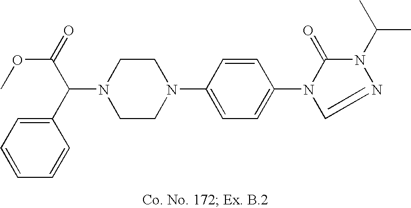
N1(C(C2=CC=CC=C2)C(=O)OC)CCN(C2=CC=C(N3C(=O)N(C(C)C)N=C3)C=C2)CC1
